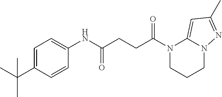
N1(C(CCC(NC2=CC=C(C(C)(C)C)C=C2)=O)=O)CCCN2C1=CC(C)=N2
